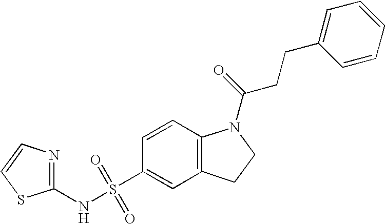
C1(NS(C2=CC3=C(C=C2)N(C(=O)CCC2=CC=CC=C2)CC3)(=O)=O)=NC=CS1
